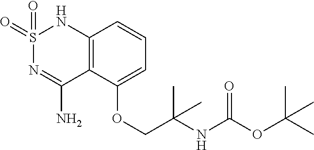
S1(=O)(=O)N=C(N)C2=C(N1)C=CC=C2OCC(C)(NC(OC(C)(C)C)=O)C
